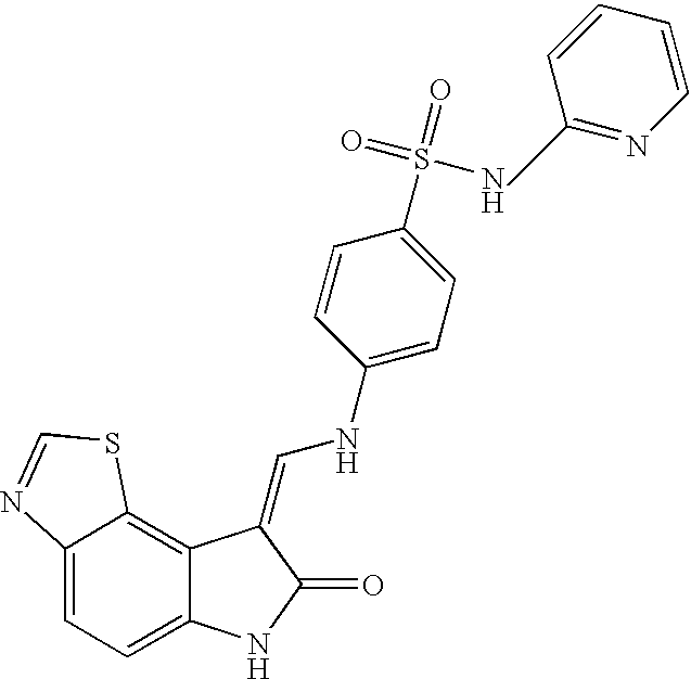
C12=CC=C3C(=C1SC=N2)C(=CNC1=CC=C(S(=O)(NC2=NC=CC=C2)=O)C=C1)C(=O)N3
